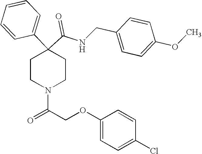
N(C(C1(C2=CC=CC=C2)CCN(C(COC2=CC=C(Cl)C=C2)=O)CC1)=O)CC1=CC=C(OC)C=C1
